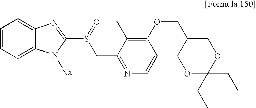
C1=CC=C2C(=C1)N=C(S(=O)CC1=NC=CC(OCC3COC(CC)(CC)OC3)=C1C)N2[Na]
